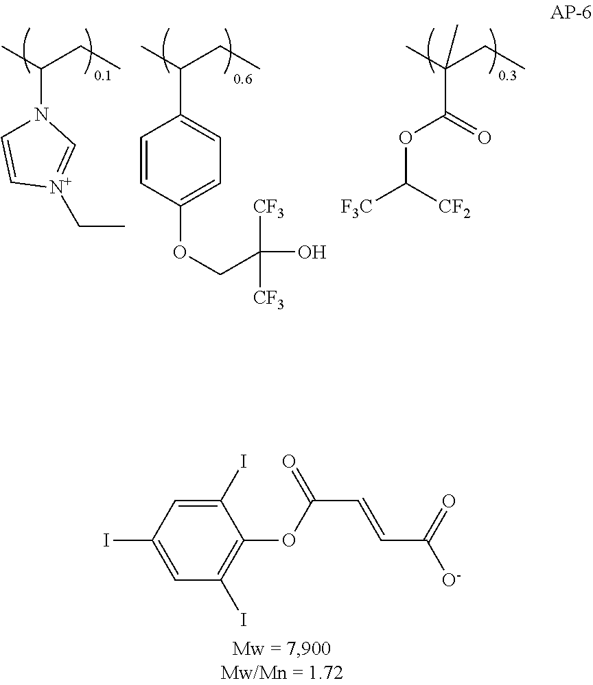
CC(CC)C1=CC=C(OCC([CF3])([CF3])O)C=C1.CC(CC)N1C=C[N+](CC)=C1.CC(CC)(C(OC([CF2])[F3C])=O)C.C(OC1=C(I)C=C(I)C=C1I)(C=CC([O-])=O)=O
